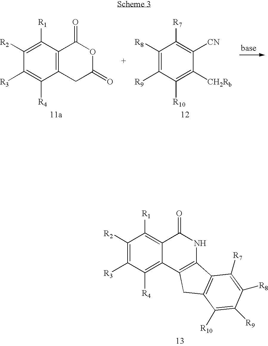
C12=C(C([R1])=C([R2])C([R3])=C1[R4])C(=O)OC(=O)C2.C1([CH2Rb])=C([R10])C([R9])=C([R8])C([R7])=C1[CN].C12=C([R4])C([R3])=C([R2])C([R1])=C1C(=O)NC1=C2CC2=C1C([R7])=C([R8])C([R9])=C2[R10]
